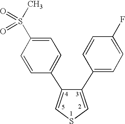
C1(C2=CC=C(F)C=C2)=CSC=C1C1=CC=C(S(=O)(=O)C)C=C1
